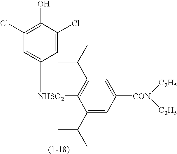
C1(Cl)=C(O)C(Cl)=CC([NHSO2]C2=C(C(C)C)C=C([CON]([C2H5])[C2H5])C=C2C(C)C)=C1
